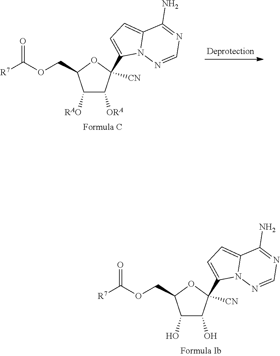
C1(O)C(O)C([CN])(C2=CC=C3N2N=CN=C3N)OC1COC([R7])=O.C1([RAO])C([ORA])C([CN])(C2=CC=C3N2N=CN=C3N)OC1COC([R7])=O
